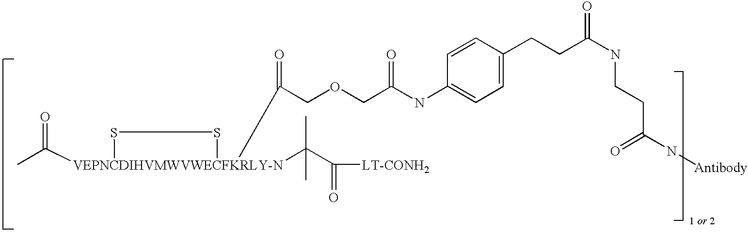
CC([VEPNCDIHVMWVWECFKRLY-N]1(C(COCC(NC2=CC=C(CCC(NCCC(N[Antibody])=O)=O)C=C2)=O)=O)(C(C([LT-CONH2])=O)(C)C)SS1)=O
